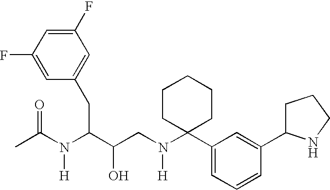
C1(F)=CC(CC(C(CN(C2(C3=CC=CC(C4CCCN4)=C3)CCCCC2)[H])O)N(C(C)=O)[H])=CC(F)=C1
